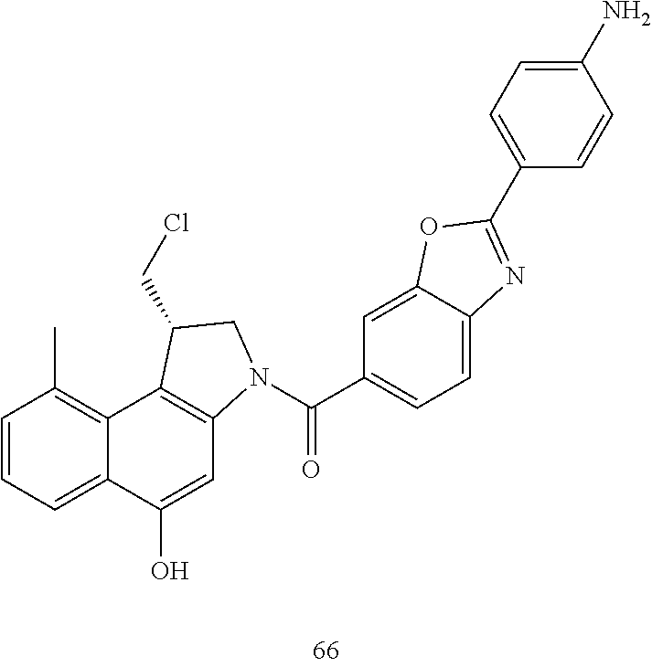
C1=CC=C2C(=C1C)C1=C(C=C2O)N(C(C2=CC=C3C(=C2)OC(C2=CC=C(N)C=C2)=N3)=O)CC1CCl
